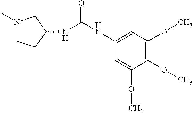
N1(C)CCC(NC(=O)NC2=CC(OC)=C(OC)C(OC)=C2)C1
